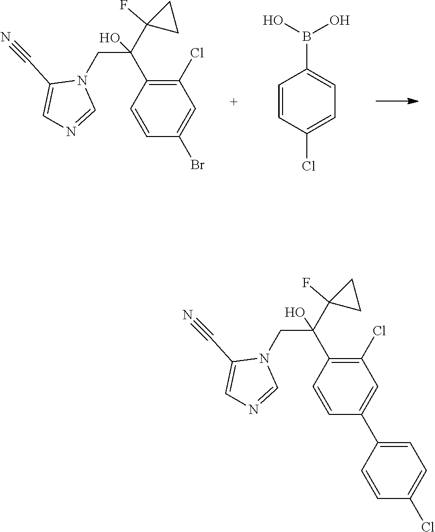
C1(Cl)=C(C(CN2C(C#N)=CN=C2)(C2(F)CC2)O)C=CC(Br)=C1.C1=CC(Cl)=CC=C1B(O)O.C1(Cl)=C(C(CN2C(C#N)=CN=C2)(C2(F)CC2)O)C=CC(C2=CC=C(Cl)C=C2)=C1
